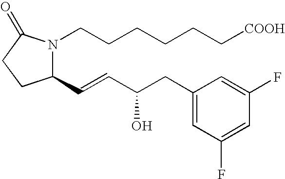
N1(CCCCCC[COOH])C(C=CC(CC2=CC(F)=CC(F)=C2)O)CCC1=O
